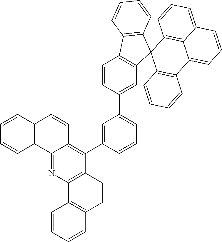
C1=CC2=C(C=C1)C1=NC3=C(C(C4=CC(C5=CC6=C(C=C5)C5=C(C67C6=C(C8=CC=CC9=CC=CC7=C89)C=CC=C6)C=CC=C5)=CC=C4)=C1C=C2)C=CC1=C3C=CC=C1
